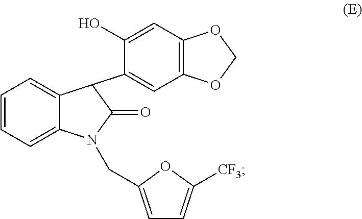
C12=CC=CC=C1N(CC1=CC=C([CF3])O1)C(=O)C2C1=CC2=C(C=C1O)OCO2
